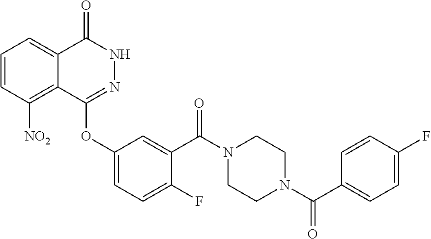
C1=CC([NO2])=C2C(=C1)C(=O)NN=C2OC1=CC=C(F)C(C(N2CCN(C(=O)C3=CC=C(F)C=C3)CC2)=O)=C1
